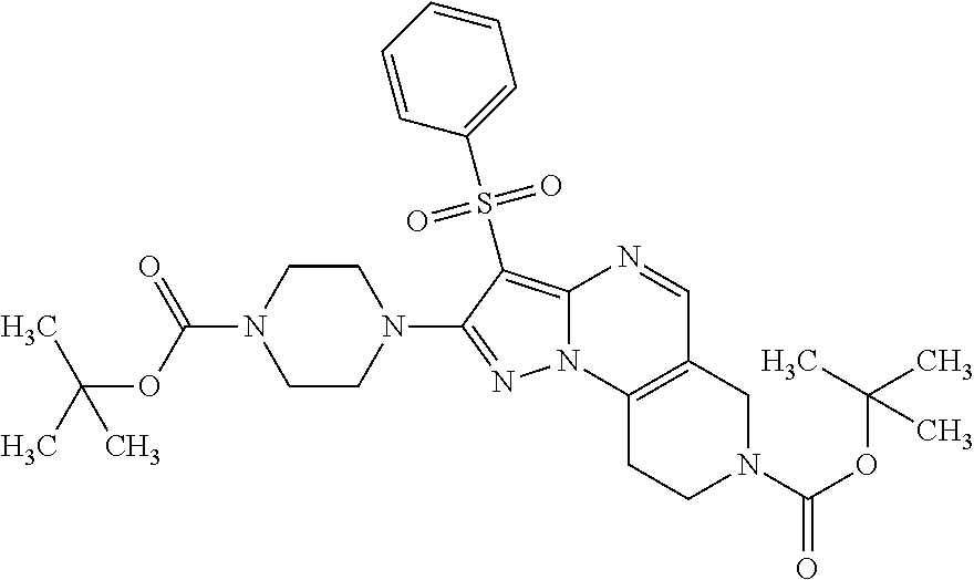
C1CN(C(OC(C)(C)C)=O)CCN1C1=NN2C(=C1S(=O)(=O)C1=CC=CC=C1)N=CC1=C2CCN(C(OC(C)(C)C)=O)C1
